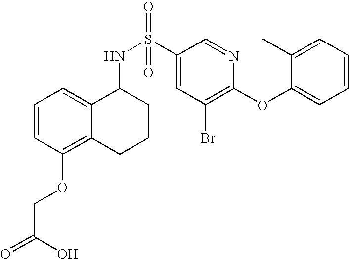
C1=CC(OCC(=O)O)=C2C(=C1)C(NS(C1=CC(Br)=C(OC3=CC=CC=C3C)N=C1)(=O)=O)CCC2
